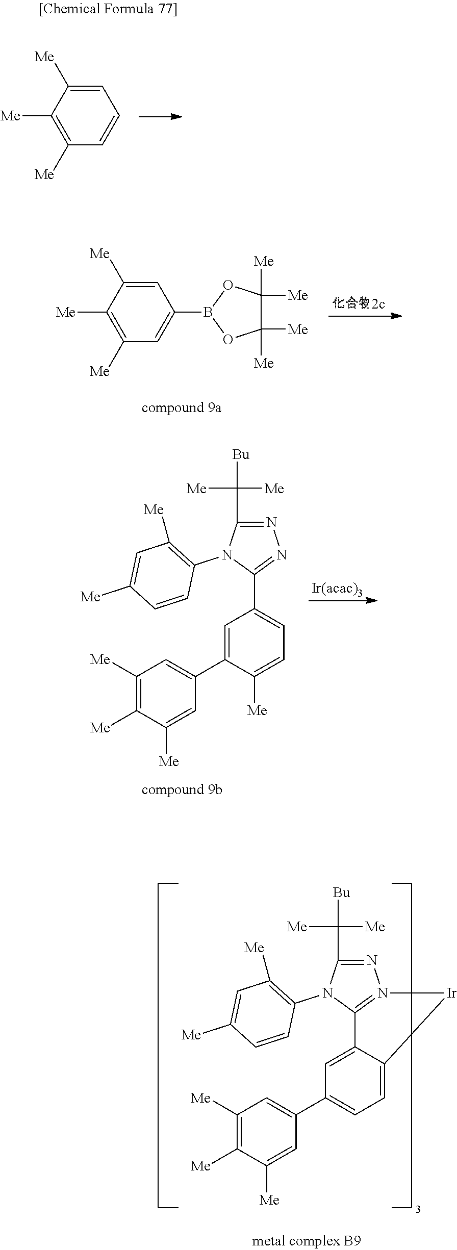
C1=C([Me])C([Me])=C([Me])C=C1.C1=C([Me])C([Me])=C([Me])C=C1B1OC([Me])([Me])C([Me])([Me])O1.C1=C(C2=CC([Me])=C([Me])C([Me])=C2)C([Me])=CC=C1C1=NN=C(C([Bu])([Me])[Me])N1C1=C([Me])C=C([Me])C=C1.C1=C2C(=CC=C1C1=CC([Me])=C([Me])C([Me])=C1)[Ir]N1=C2N(C2=C([Me])C=C([Me])C=C2)C(C([Bu])([Me])[Me])=N1
